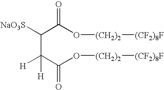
C(C(O[(CH2)2][(CF2)8F])=O)(C(C(O[(CH2)2][(CF2)8F])=O)[NaO3S])([H])[H]
